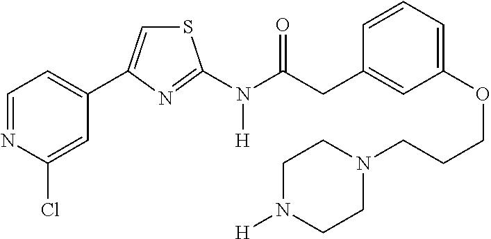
C1=NC(Cl)=CC(C2=CSC(N(C(CC3=CC(OCCCN4CCN([H])CC4)=CC=C3)=O)[H])=N2)=C1
